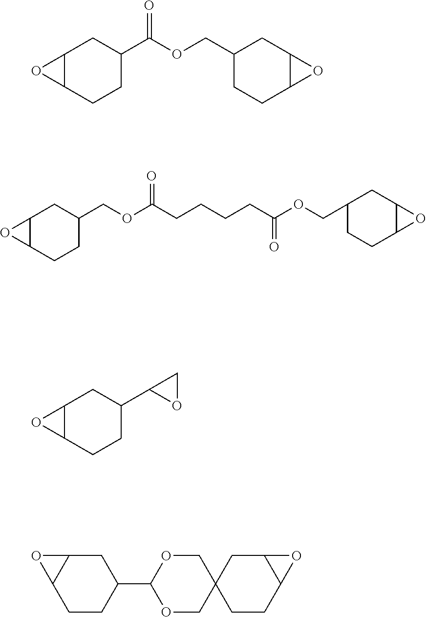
C12C(CCC(C(OCC3CCC4C(C3)O4)=O)C1)O2.C12C(CCC(COC(CCCCC(OCC3CCC4C(C3)O4)=O)=O)C1)O2.C12C(CCC(C3OC3)C1)O2.C1C2C(CCC1C1OCC3(CO1)CCC1C(C3)O1)O2
